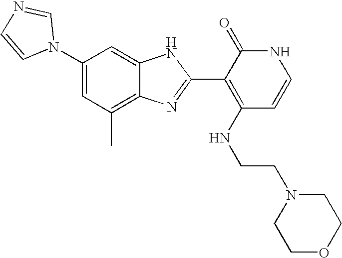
C1(C)=C2C(=CC(N3C=NC=C3)=C1)NC(C1=C(NCCN3CCOCC3)C=CNC1=O)=N2
